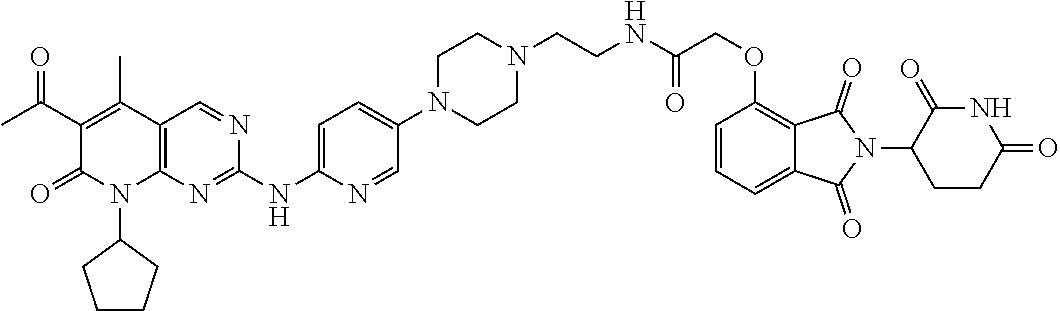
C1(=O)C(C(C)=O)=C(C)C2=C(N1C1CCCC1)N=C(NC1=CC=C(N3CCN(CCNC(COC4=C5C(=CC=C4)C(=O)N(C4CCC(=O)NC4=O)C5=O)=O)CC3)C=N1)N=C2
